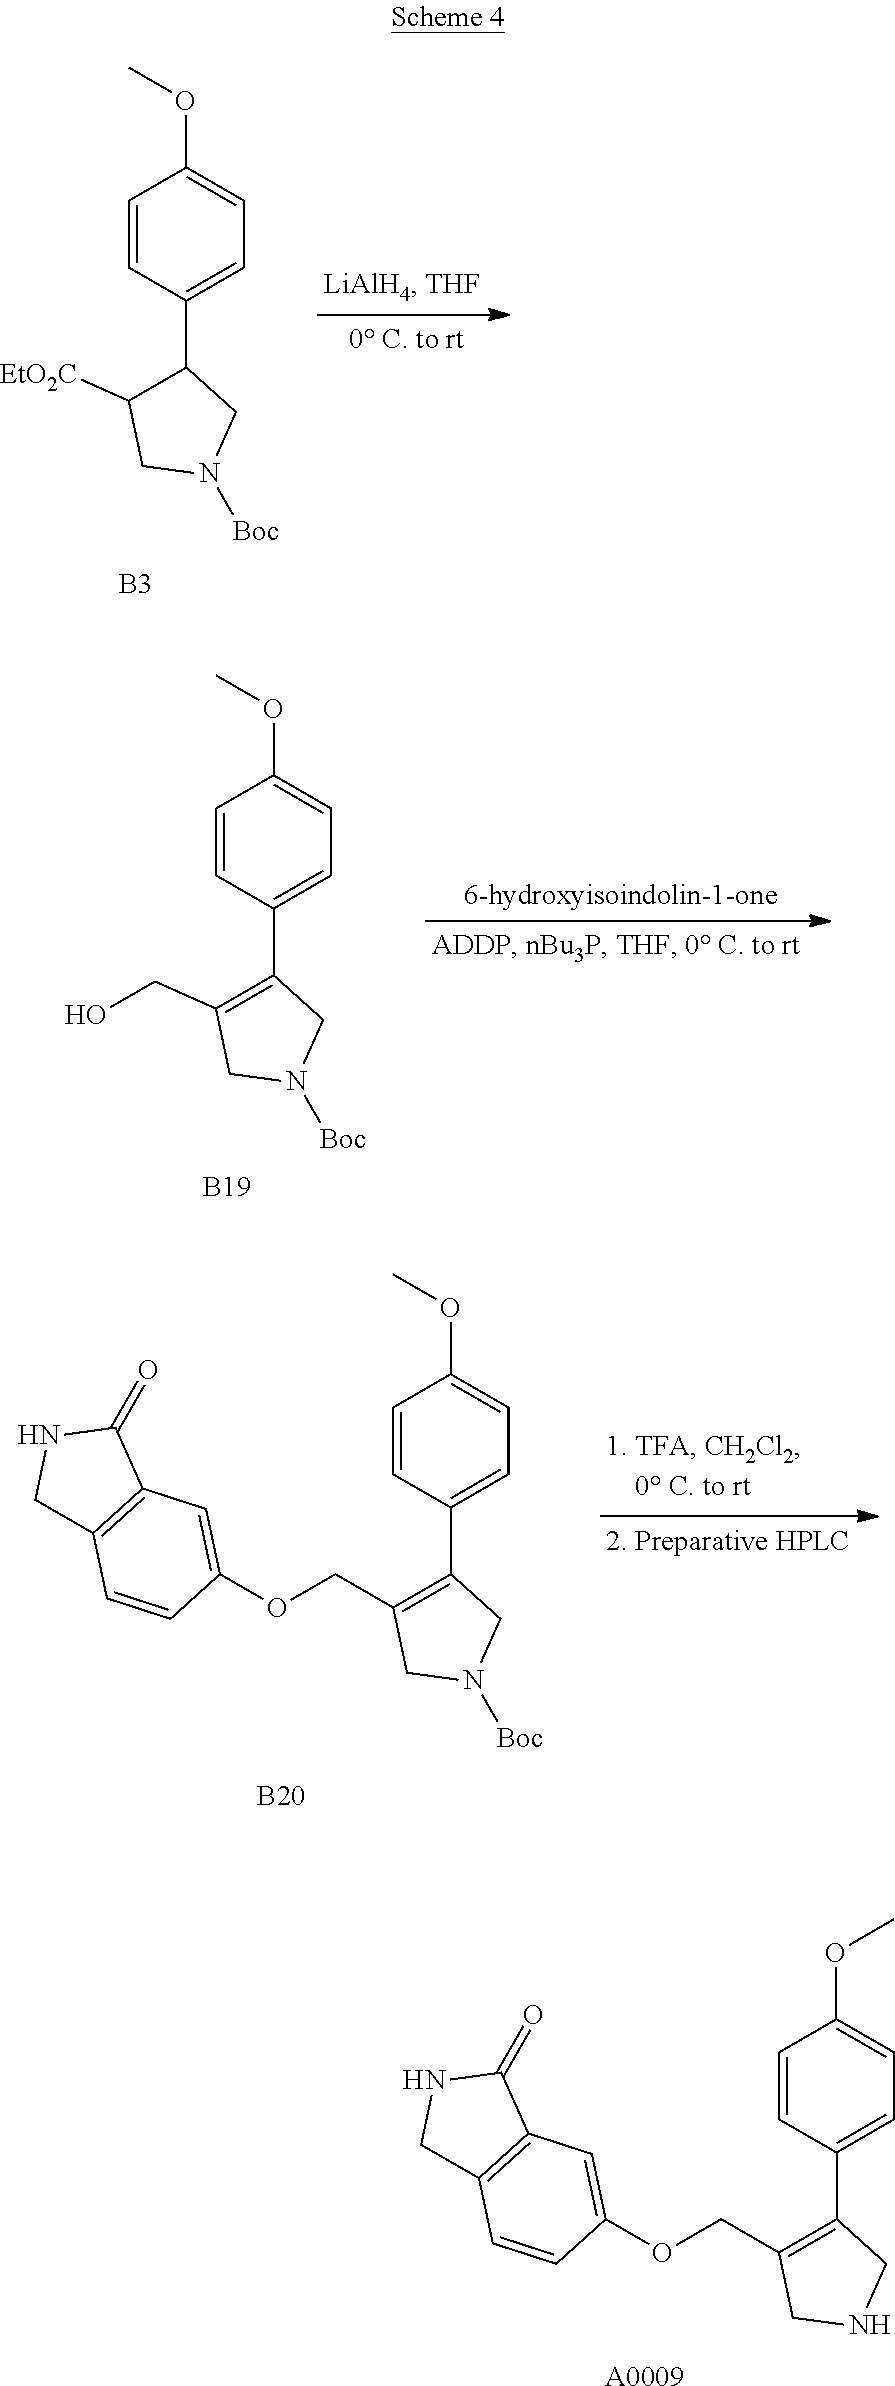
C1(OC)=CC=C(C2C([EtO2C])CN([Boc])C2)C=C1.[B3].C1(OC)=CC=C(C2=C(CO)CN([Boc])C2)C=C1.[B19].[B20].C12=C(C(=O)NC1)C=C(OCC1=C(C3=CC=C(OC)C=C3)CN([Boc])C1)C=C2.[A0009].C12=C(C(=O)NC1)C=C(OCC1=C(C3=CC=C(OC)C=C3)CNC1)C=C2
